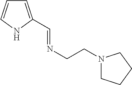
C1=C(C=NCCN2CCCC2)NC=C1
